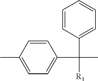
C(C1=CC=CC=C1)([R1])(C1=CC=C(C)C=C1)C
